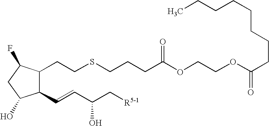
C1(CCSCCCC(OCCOC(CCCCCCCC)=O)=O)C(C=CC(C[R5-1])O)C(O)CC1F
